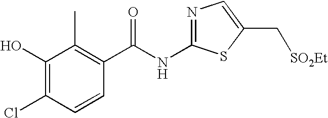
C1(O)=C(Cl)C=CC(C(NC2=NC=C(C[SO2Et])S2)=O)=C1C
